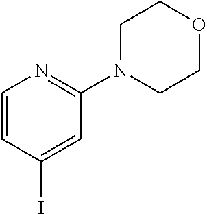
C1=CC(I)=CC(N2CCOCC2)=N1
